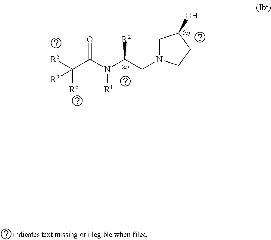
O=C(C([R6])([R5])[R3])N([R1])C(CN1CC(O)CC1)[R2]
